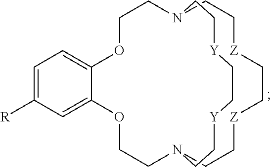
C1=C([R])C=C2C(=C1)OCCN1CC[Z]CC[Z]CCN(CCO2)CC[Y]CC[Y]CC1
